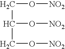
C(O[NO2])C(O[NO2])CO[NO2]
